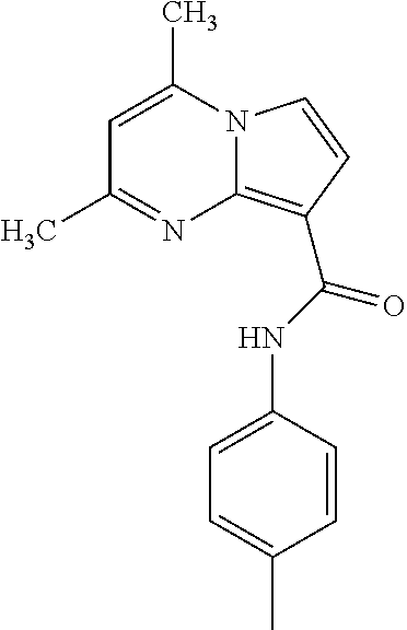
N12C(=C(C(NC3=CC=C(C)C=C3)=O)C=C1)N=C(C)C=C2C
